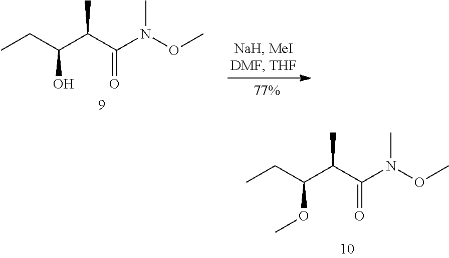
CCC(C(C(N(OC)C)=O)C)O.CCC(C(C(N(OC)C)=O)C)OC
